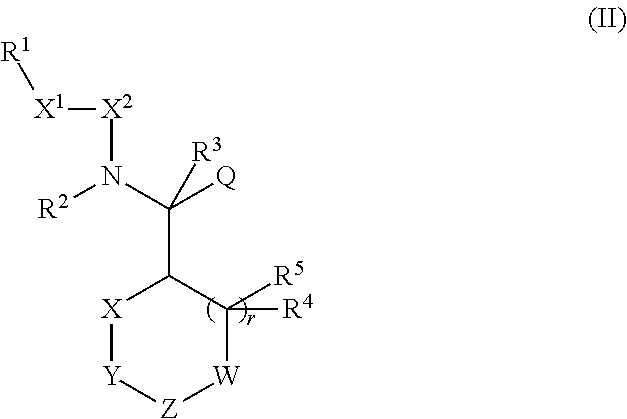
[X2](N(C([Q])(C1[X][Y][Z][W]C1([R5])[R4])[R3])[R2])[X1][R1]
